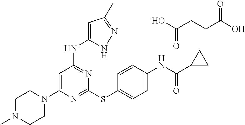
N1=C(SC2=CC=C(NC(C3CC3)=O)C=C2)N=C(NC2=CC(C)=NN2)C=C1N1CCN(C)CC1.OC(CCC(O)=O)=O
